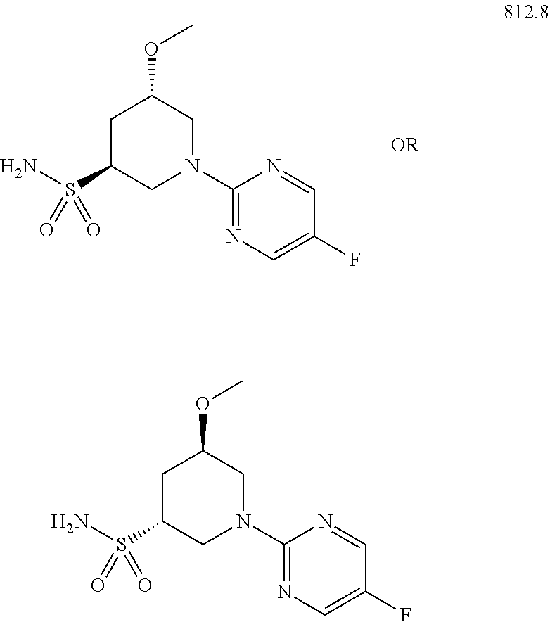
C1(N2CC(OC)CC(S(N)(=O)=O)C2)=NC=C(F)C=N1.C1(N2CC(OC)CC(S(N)(=O)=O)C2)=NC=C(F)C=N1
